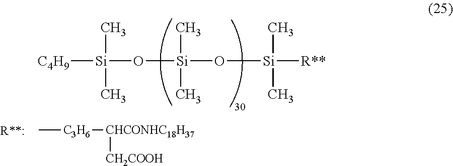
[C4H9][Si](C)(C)O[Si](O[Si](C)(C)[R**])(C)C.C[C3H6][CHCONHC18H37][CH2COOH]
